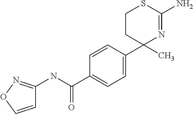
C1=CC(C2(C)N=C(N)SCC2)=CC=C1C(NC1=NOC=C1)=O
